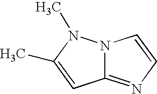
CC1=CC2=NC=CN2N1C
